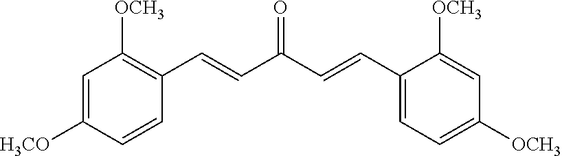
C1=C([H3CO])C=CC(C=CC(C=CC2=CC=C([OCH3])C=C2[OCH3])=O)=C1[OCH3]
